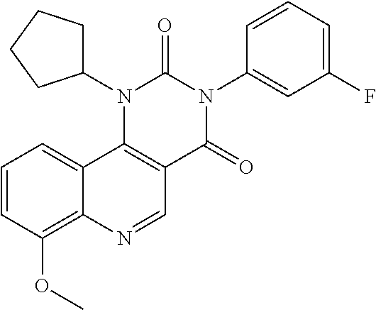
C1=CC(OC)=C2C(=C1)C1=C(C=N2)C(=O)N(C2=CC(F)=CC=C2)C(=O)N1C1CCCC1
